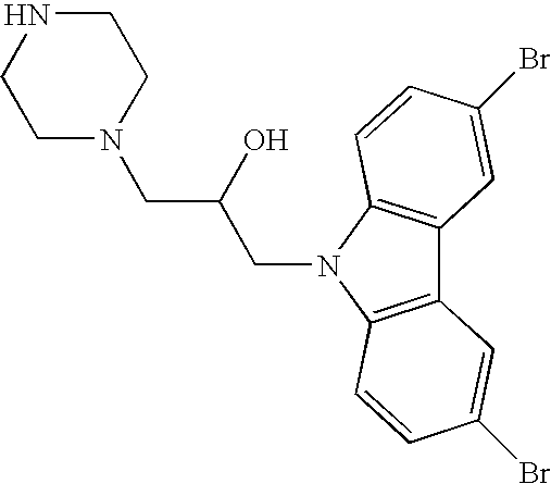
C12=C(N(CC(O)CN3CCNCC3)C3=C1C=C(Br)C=C3)C=CC(Br)=C2
